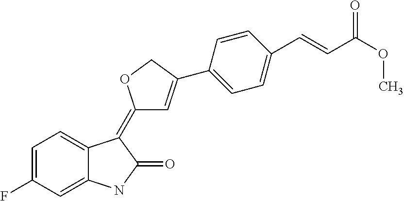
C1=C(F)C=C2C(=C1)C(=C1C=C(C3=CC=C(C=CC(OC)=O)C=C3)CO1)C(=O)N2
